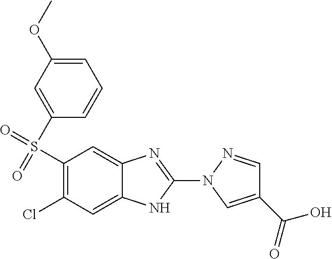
C1=C(OC)C=C(S(=O)(=O)C2=C(Cl)C=C3C(=C2)N=C(N2C=C(C(=O)O)C=N2)N3)C=C1
